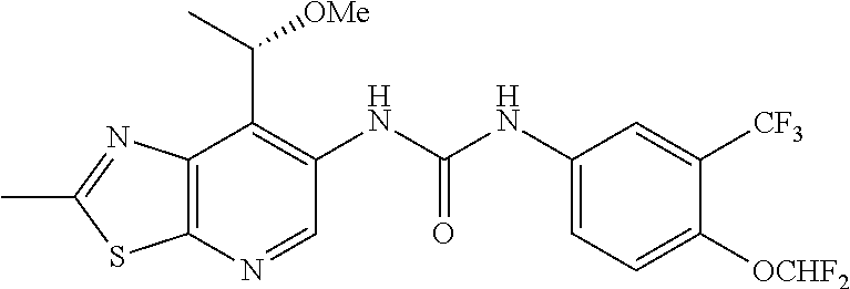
C1(C)=NC2=C(S1)N=CC(NC(=O)NC1=CC=C([OCHF2])C([CF3])=C1)=C2C(C)[OMe]
